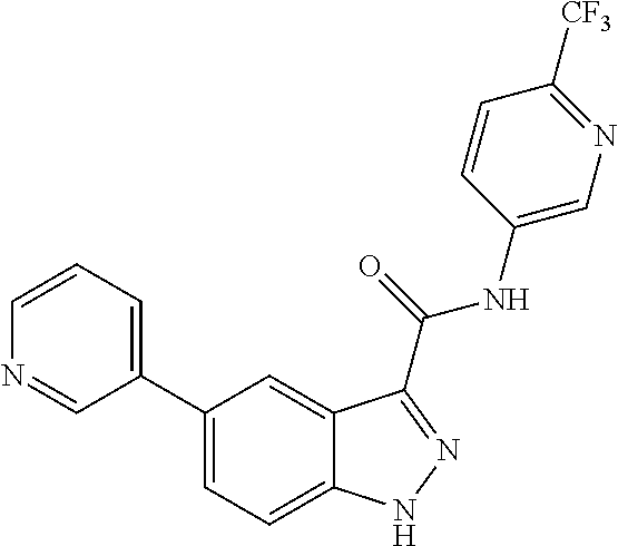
C1=CN=CC(C2=CC=C3C(=C2)C(C(NC2=CN=C([CF3])C=C2)=O)=NN3)=C1
